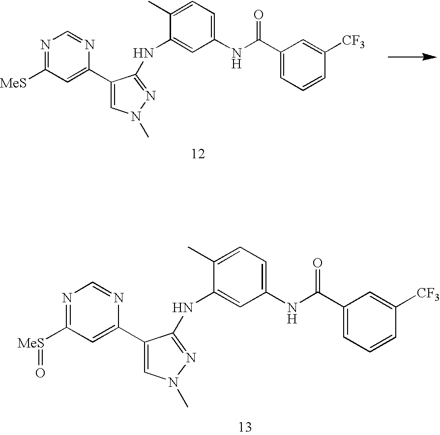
N1=C([MeS])C=C(C2=CN(C)N=C2NC2=CC(NC(=O)C3=CC=CC([CF3])=C3)=CC=C2C)N=C1.N1=C([MeS]=O)C=C(C2=CN(C)N=C2NC2=CC(NC(=O)C3=CC=CC([CF3])=C3)=CC=C2C)N=C1
